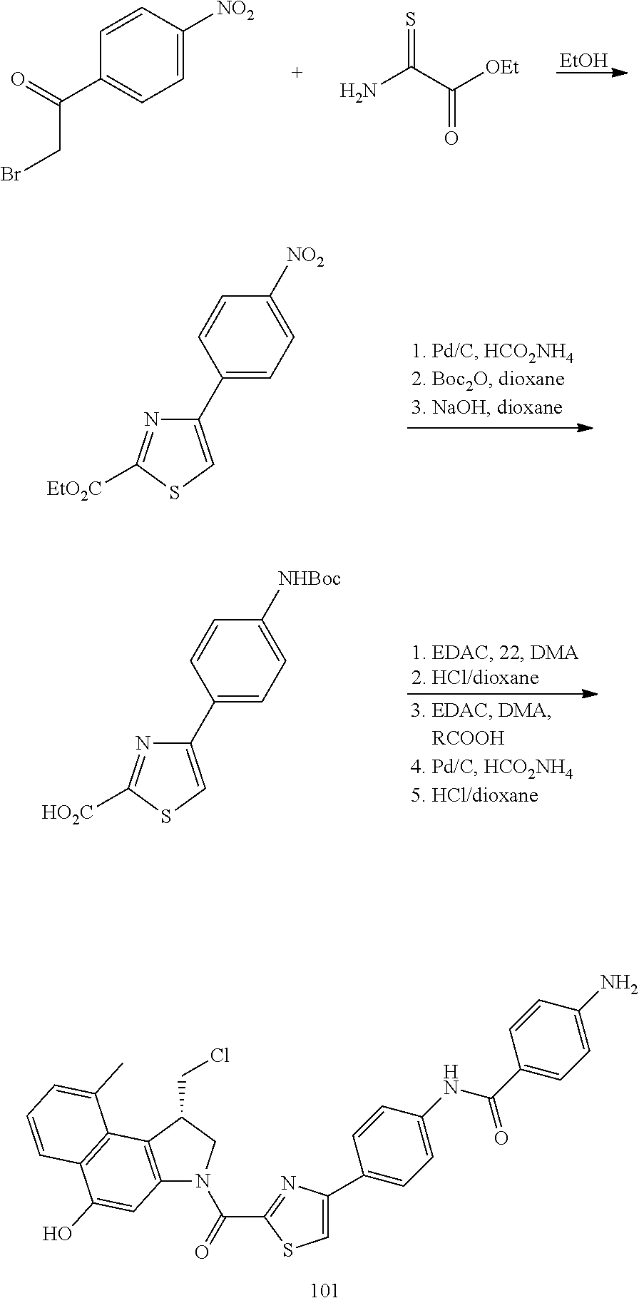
[EtOH].C1=C([NO2])C=CC(C(=O)CBr)=C1.S=C(C([OEt])=O)N.C1(C2=CC=C([NO2])C=C2)=CSC([EtO2C])=N1.C1(C2=CC=C([NHBoc])C=C2)=CSC([HO2C])=N1.C1(C(=O)N2C3=C(C(CCl)C2)C2=C(C(O)=C3)C=CC=C2C)=NC(C2=CC=C(NC(=O)C3=CC=C(N)C=C3)C=C2)=CS1
